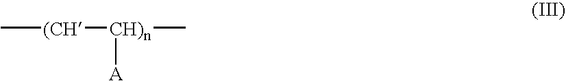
C[(CH][CH)n](C)[A]
